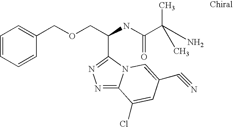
N1=C2N(C(C(COCC3=CC=CC=C3)NC(C(N)(C)C)=O)=N1)C=C(C#N)C=C2Cl
